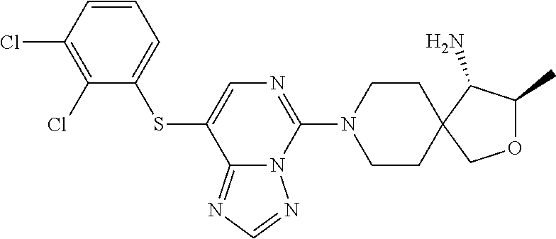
C1CN(C2=NC=C(SC3=CC=CC(Cl)=C3Cl)C3=NC=NN23)CCC12COC(C)C2N
